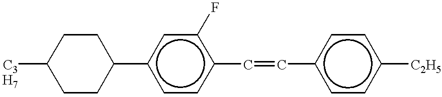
C1C([C3H7])CCC(c2ccc(C=Cc3ccc([C2H5])cc3)c(F)c2)C1
